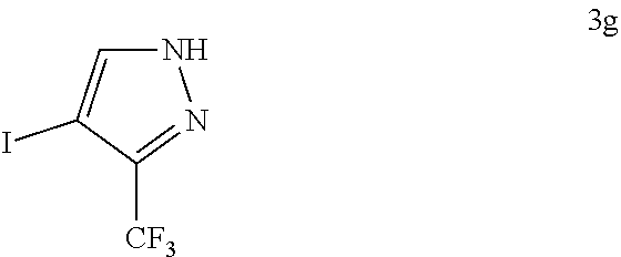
N1C=C(I)C([CF3])=N1
